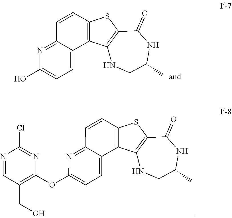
C12=NC(O)=CC=C1C1=C(C=C2)SC2=C1NCC(C)NC2=O.C12=NC(OC3=C(CO)C=NC(Cl)=N3)=CC=C1C1=C(C=C2)SC2=C1NCC(C)NC2=O
